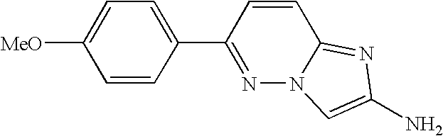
C1=C(C2=NN3C(=NC(N)=C3)C=C2)C=CC([MeO])=C1
